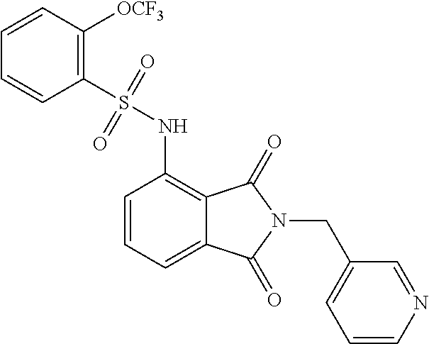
C1=CN=CC(CN2C(=O)C3=C(NS(=O)(=O)C4=C([OCF3])C=CC=C4)C=CC=C3C2=O)=C1
